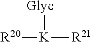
[R20][K]([R21])[Glyc]
